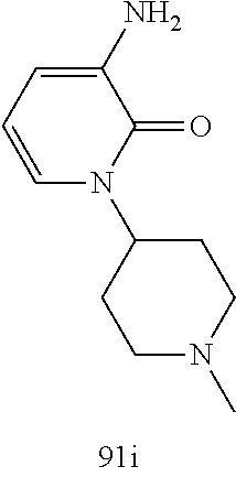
C1(N)=CC=CN(C2CCN(C)CC2)C1=O
